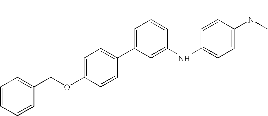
C1=CC=CC(COC2=CC=C(C3=CC=CC(NC4=CC=C(N(C)C)C=C4)=C3)C=C2)=C1
